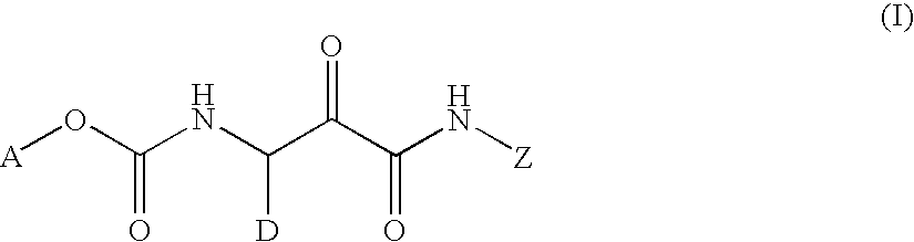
[A]OC(NC(C(C(N[Z])=O)=O)[D])=O
